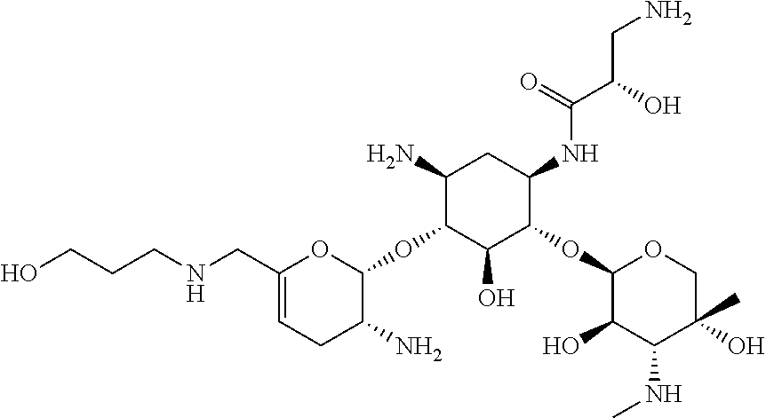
C1(OC2OC(CNCCCO)=CCC2N)C(N)CC(NC(C(O)CN)=O)C(OC2OCC(O)(C)C(NC)C2O)C1O
